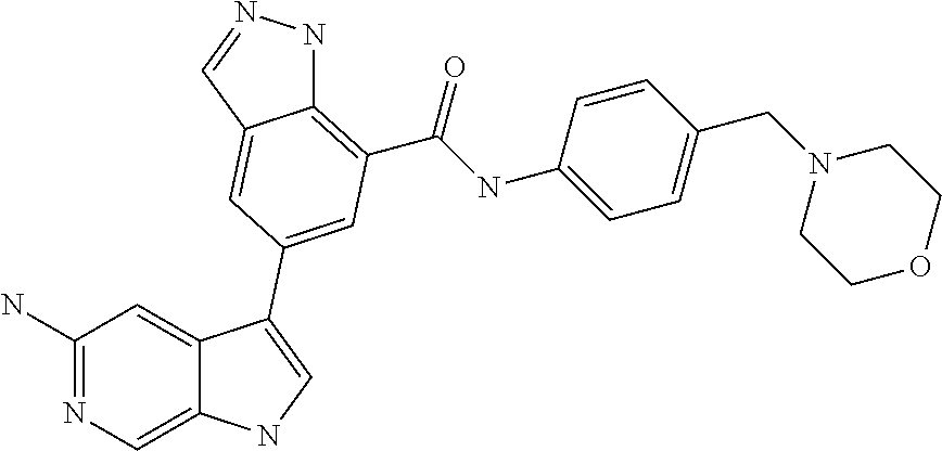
C1(N)=NC=C2C(=C1)C(C1=CC(C(=O)NC3=CC=C(CN4CCOCC4)C=C3)=C3NN=CC3=C1)=CN2
